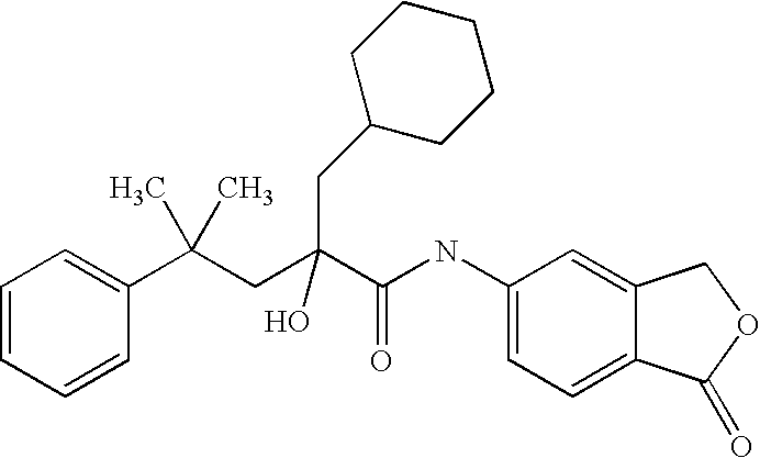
C1=CC=CC(C(CC(C(NC2=CC=C3C(=C2)COC3=O)=O)(O)CC2CCCCC2)(C)C)=C1
